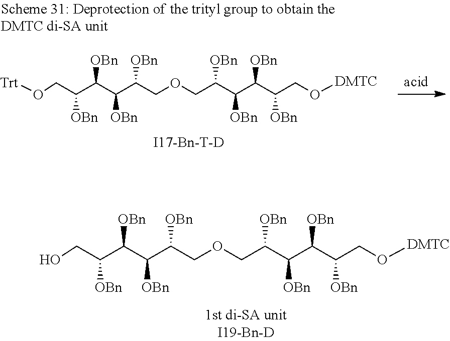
OCC(C(C(C(COCC(C(C(C(CO[DMTC])[OBn])[OBn])[OBn])[OBn])[OBn])[OBn])[OBn])[OBn].[Trt]OCC(C(C(C(COCC(C(C(C(CO[DMTC])[OBn])[OBn])[OBn])[OBn])[OBn])[OBn])[OBn])[OBn].[I17-Bn-T-D]
